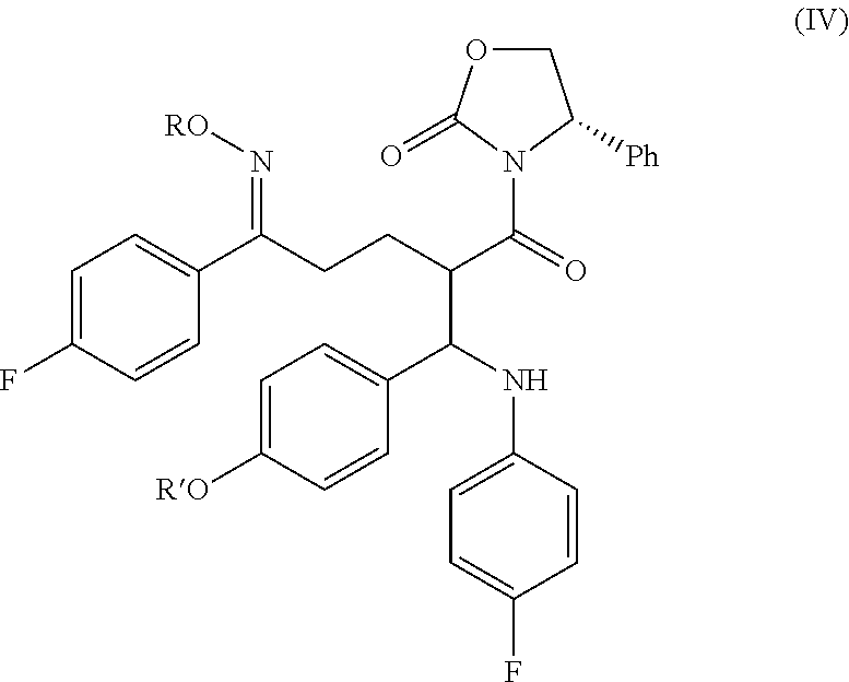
C1=C(F)C=CC(C(CCC(C(=O)N2C([Ph])COC2=O)C(C2=CC=C([RO])C=C2)NC2=CC=C(F)C=C2)=N[RO])=C1
